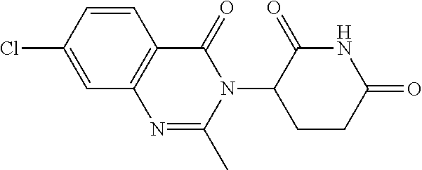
C1=CC(Cl)=CC2=C1C(=O)N(C1CCC(=O)NC1=O)C(C)=N2
